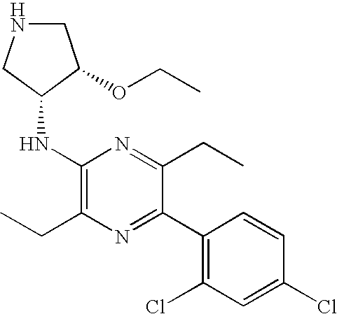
C1NCC(NC2=C(CC)N=C(C3=C(Cl)C=C(Cl)C=C3)C(CC)=N2)C1OCC
